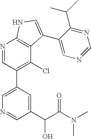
C1(C2=C(Cl)C3=C(N=C2)NC=C3C2=CN=CN=C2C(C)C)=CN=CC(C(C(N(C)C)=O)O)=C1
